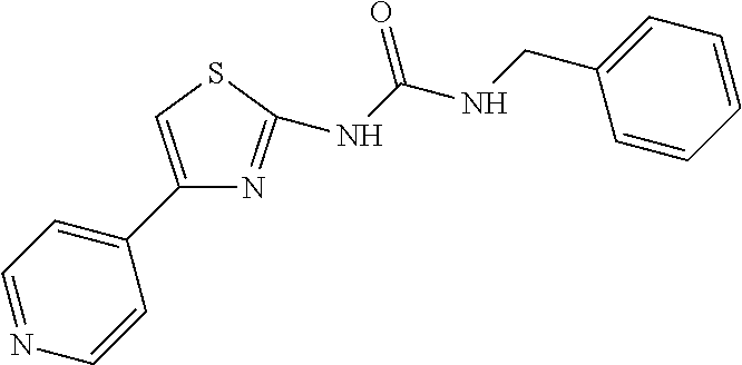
C1(C2=CC=NC=C2)=CSC(NC(=O)NCC2=CC=CC=C2)=N1
